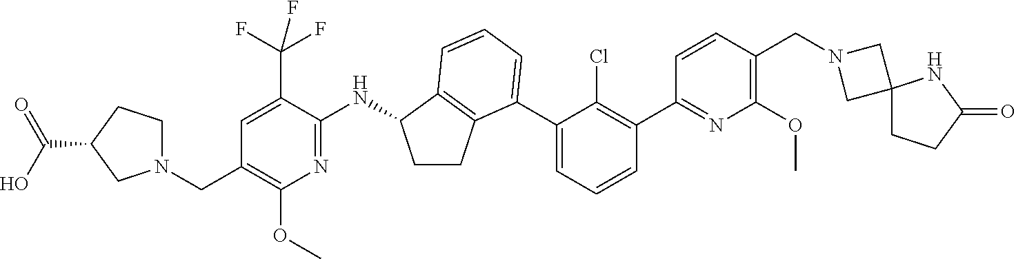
C1(C2=C(Cl)C(C3=CC=CC4=C3CCC4NC3=NC(OC)=C(CN4CCC(C(O)=O)C4)C=C3C(F)(F)F)=CC=C2)=NC(OC)=C(CN2CC3(C2)CCC(=O)N3)C=C1
